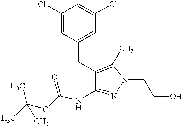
C1(NC(OC(C)(C)C)=O)=NN(CCO)C(C)=C1CC1=CC(Cl)=CC(Cl)=C1
